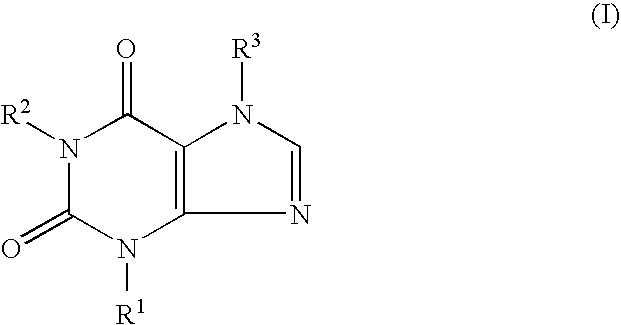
N1([R2])C(=O)N([R1])C2=C(C1=O)N([R3])C=N2
